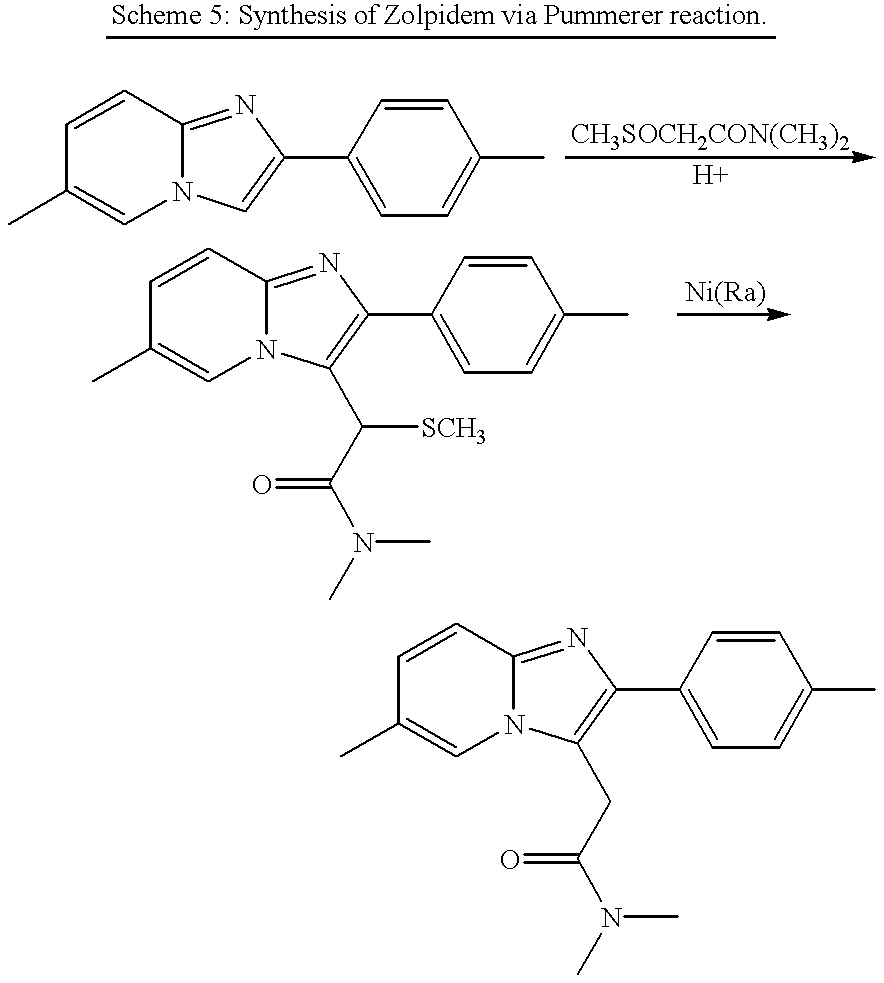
N12C(=NC(C3=CC=C(C)C=C3)=C1)C=CC(C)=C2.N12C(=NC(C3=CC=C(C)C=C3)=C1C(C(N(C)C)=O)[SCH3])C=CC(C)=C2.N12C(=NC(C3=CC=C(C)C=C3)=C1CC(N(C)C)=O)C=CC(C)=C2
